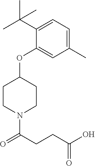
C1(OC2CCN(C(CCC(O)=O)=O)CC2)=CC(C)=CC=C1C(C)(C)C
